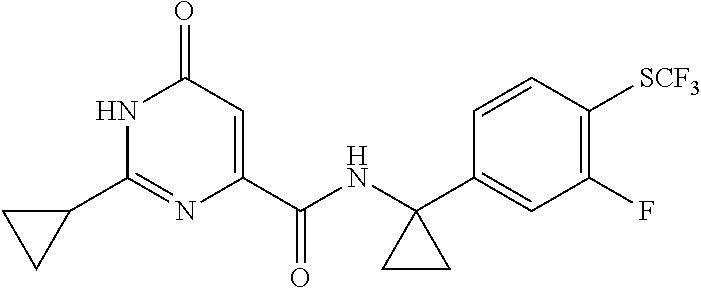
C1(=O)C=C(C(NC2(C3=CC(F)=C([SCF3])C=C3)CC2)=O)N=C(C2CC2)N1
